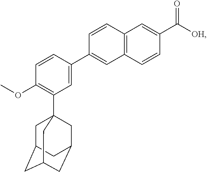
C1=CC2=C(C=C1C1=CC(C34CC5CC(CC(C3)C5)C4)=C(OC)C=C1)C=CC(C(=O)[OH])=C2
